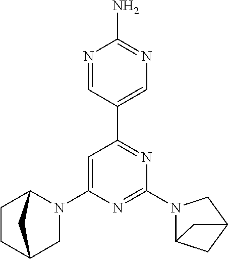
C1=C(N2C3CCC(C2)C3)N=C(N2C3CC(C2)C3)N=C1C1=CN=C(N)N=C1
